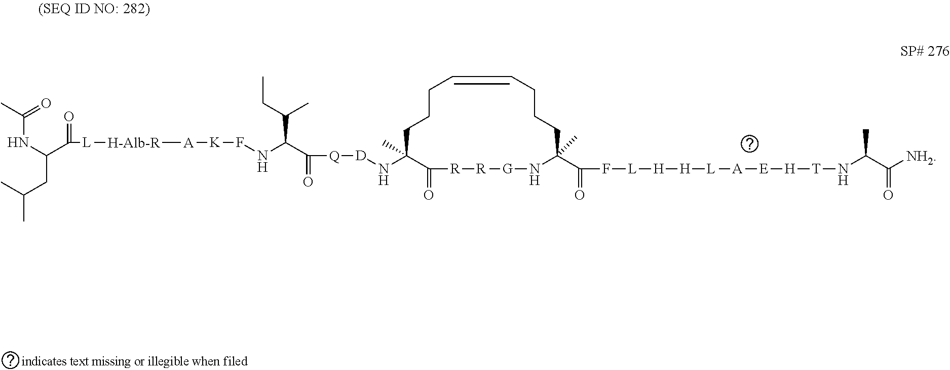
N(C1(C)C(=O)[R][R][G]NC(C(=O)F[L][H][H][L][A][E][H][T]NC(C([NH2])=O)C)(C)CCCC=CCCC1)[D][Q]C(=O)C(NF[K][A][H-Alb-R][L]C(C(NC(C)=O)CC(C)C)=O)C(CC)C
